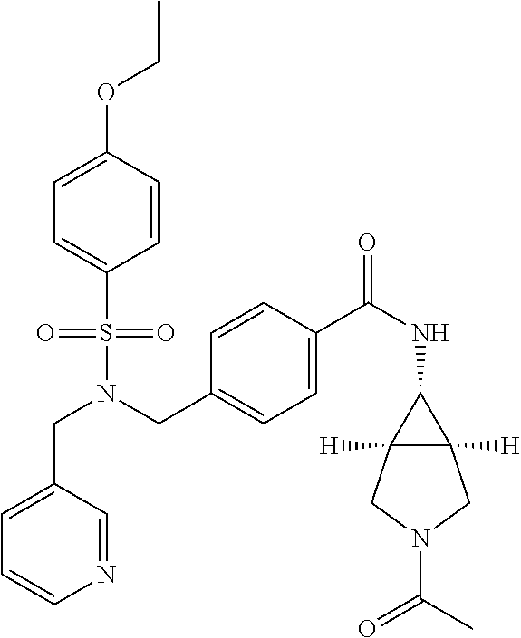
C(N(CC1=CC=C(C(NC2C3([H])C2([H])CN(C(C)=O)C3)=O)C=C1)S(=O)(=O)C1=CC=C(OCC)C=C1)C1=CC=CN=C1
